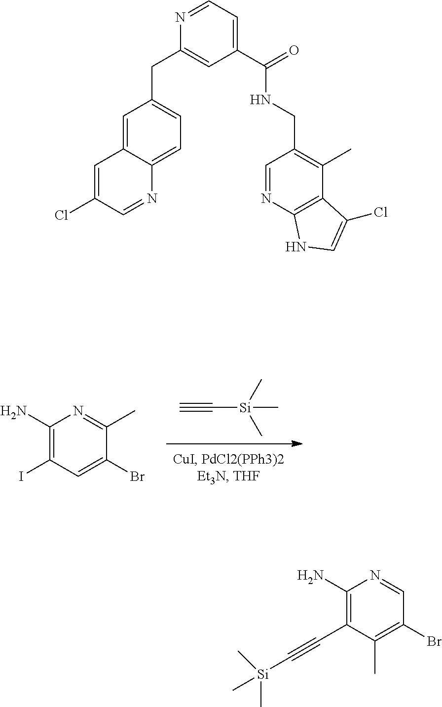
C#C[Si](C)(C)C.C1(N)=C(I)C=C(Br)C(C)=N1.C1=C2C(=CC=C1CC1=CC(C(=O)NCC3=C(C)C4=C(N=C3)NC=C4Cl)=CC=N1)N=CC(Cl)=C2.C1(N)=C(C#C[Si](C)(C)C)C(C)=C(Br)C=N1
